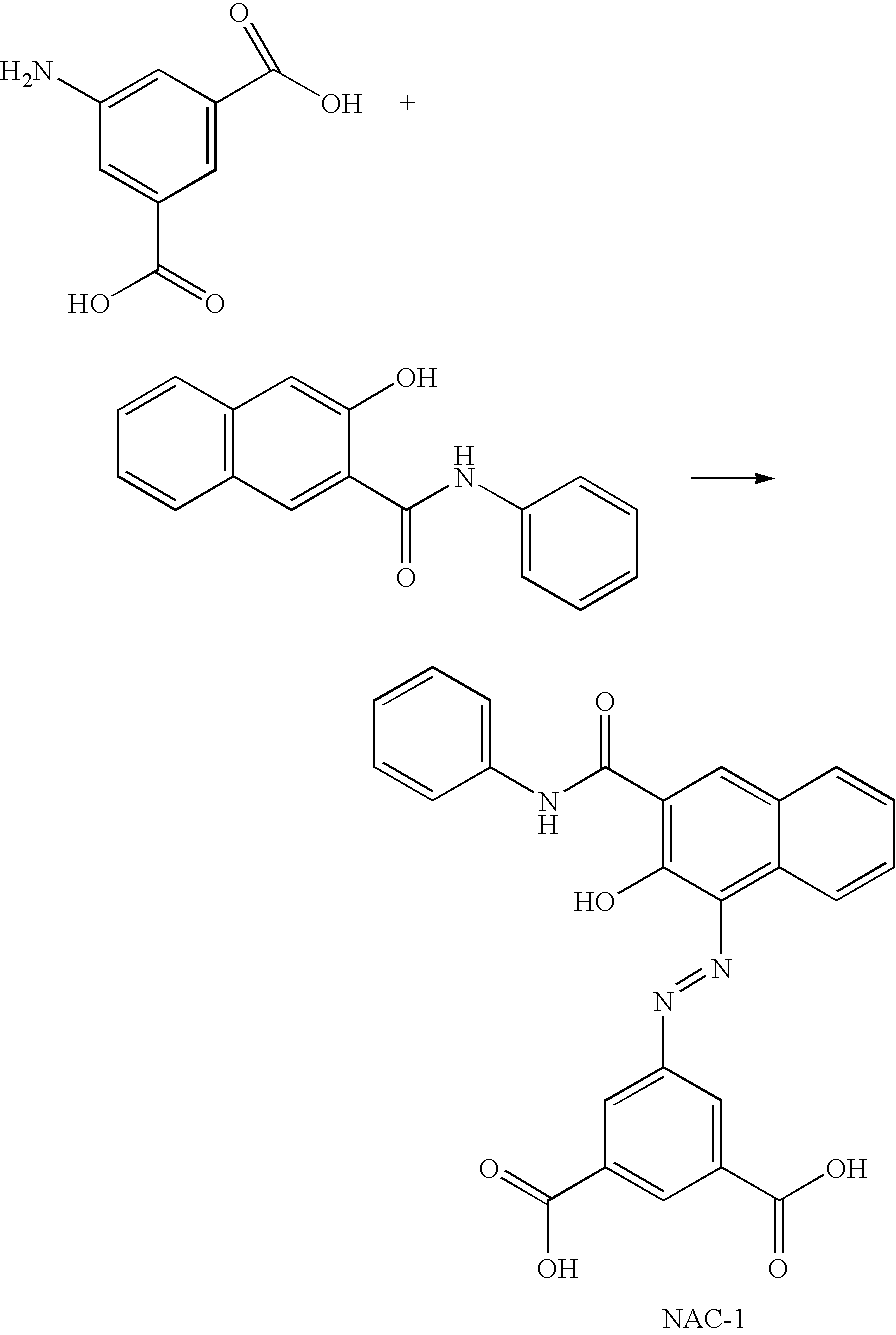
C1=C(C(O)=O)C=C(N)C=C1C(O)=O.C12=C(C=CC=C1)C=C(O)C(C(NC1=CC=CC=C1)=O)=C2.C1=CC(NC(C2=C(O)C(N=NC3=CC(C(=O)O)=CC(C(O)=O)=C3)=C3C(=C2)C=CC=C3)=O)=CC=C1
